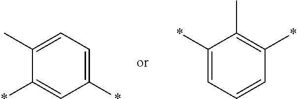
C1=C(C)C(*)=CC(*)=C1.C1(C)=C(*)C=CC=C1*
